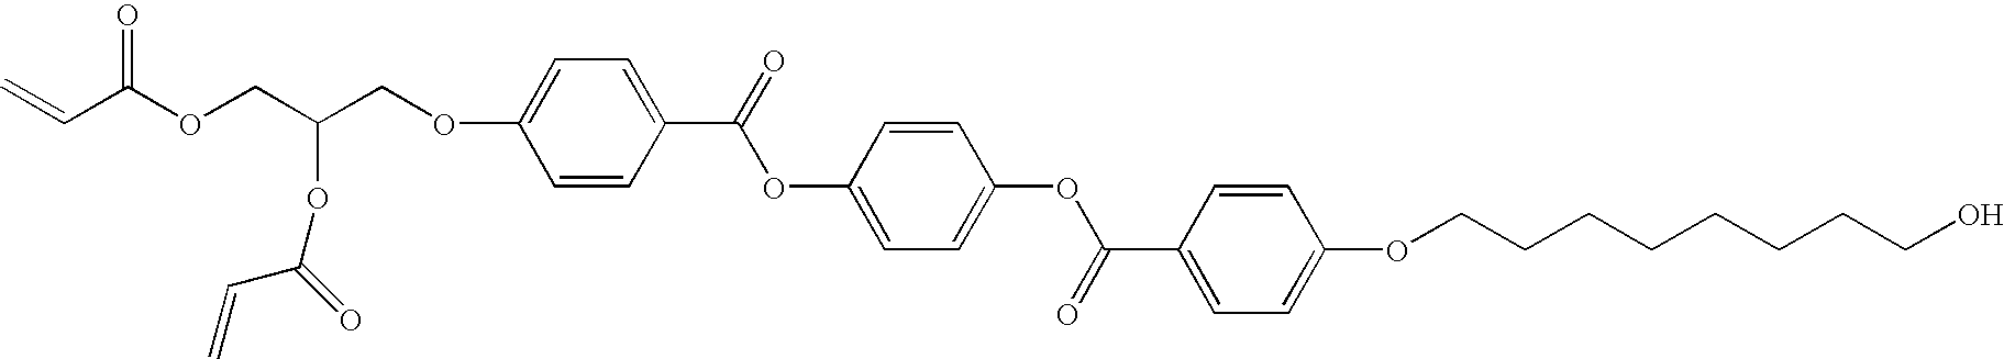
C=CC(OCC(COC1=CC=C(C(=O)OC2=CC=C(OC(=O)C3=CC=C(OCCCCCCCCO)C=C3)C=C2)C=C1)OC(=O)C=C)=O
